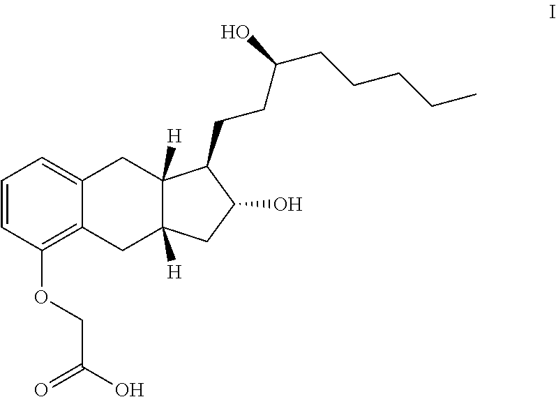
C1=CC(OCC(O)=O)=C2C(=C1)CC1([H])C([H])(C2)CC(O)C1CCC(CCCCC)O
